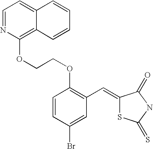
C1=NC(OCCOC2=C(C=C3SC(=S)NC3=O)C=C(Br)C=C2)=C2C(=C1)C=CC=C2
